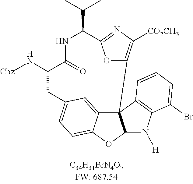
C1C(N[Cbz])C(=O)NC(C(C)C)C2=NC([CO2CH3])=C(C34C5=CC1=CC=C5OC3N([H])C1=C4C=CC=C1Br)O2
